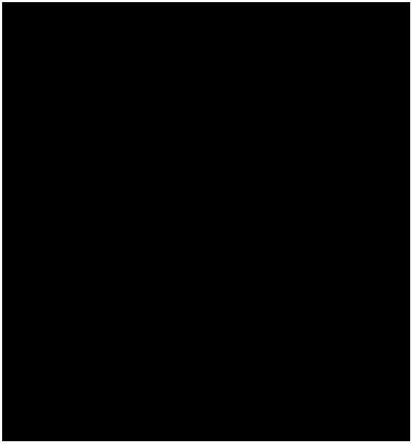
N12C(=NC(C3=CC=CC=C3)=C1C(N1CCN(C3=CC(OC)=CC(OC)=C3)CC1)=O)C=CC=C2
